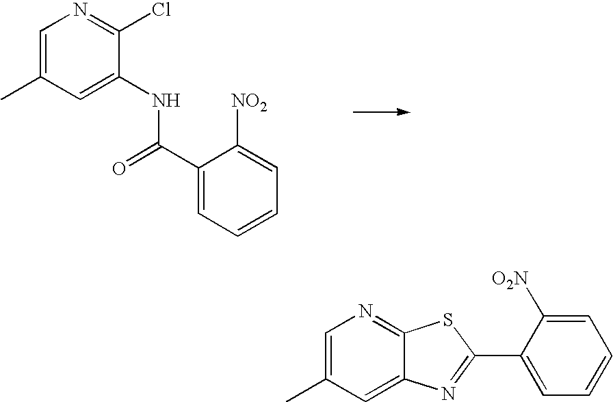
C1=C(C)C=C(NC(=O)C2=CC=CC=C2[NO2])C(Cl)=N1.C1=C(C)C=C2C(=N1)SC(C1=CC=CC=C1[O2N])=N2
